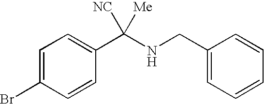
C1=C(Br)C=CC(C(NCC2=CC=CC=C2)([NC])[Me])=C1
